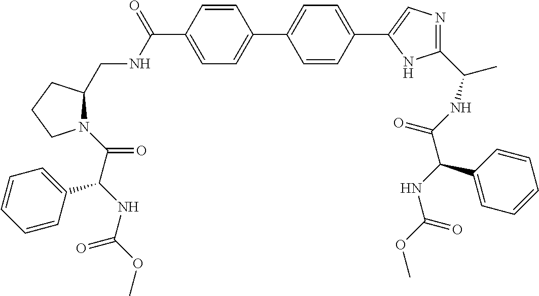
C1=CC(C(NCC2N(C(C(NC(OC)=O)C3=CC=CC=C3)=O)CCC2)=O)=CC=C1C1=CC=C(C2=CN=C(C(NC(C(NC(OC)=O)C3=CC=CC=C3)=O)C)N2)C=C1
